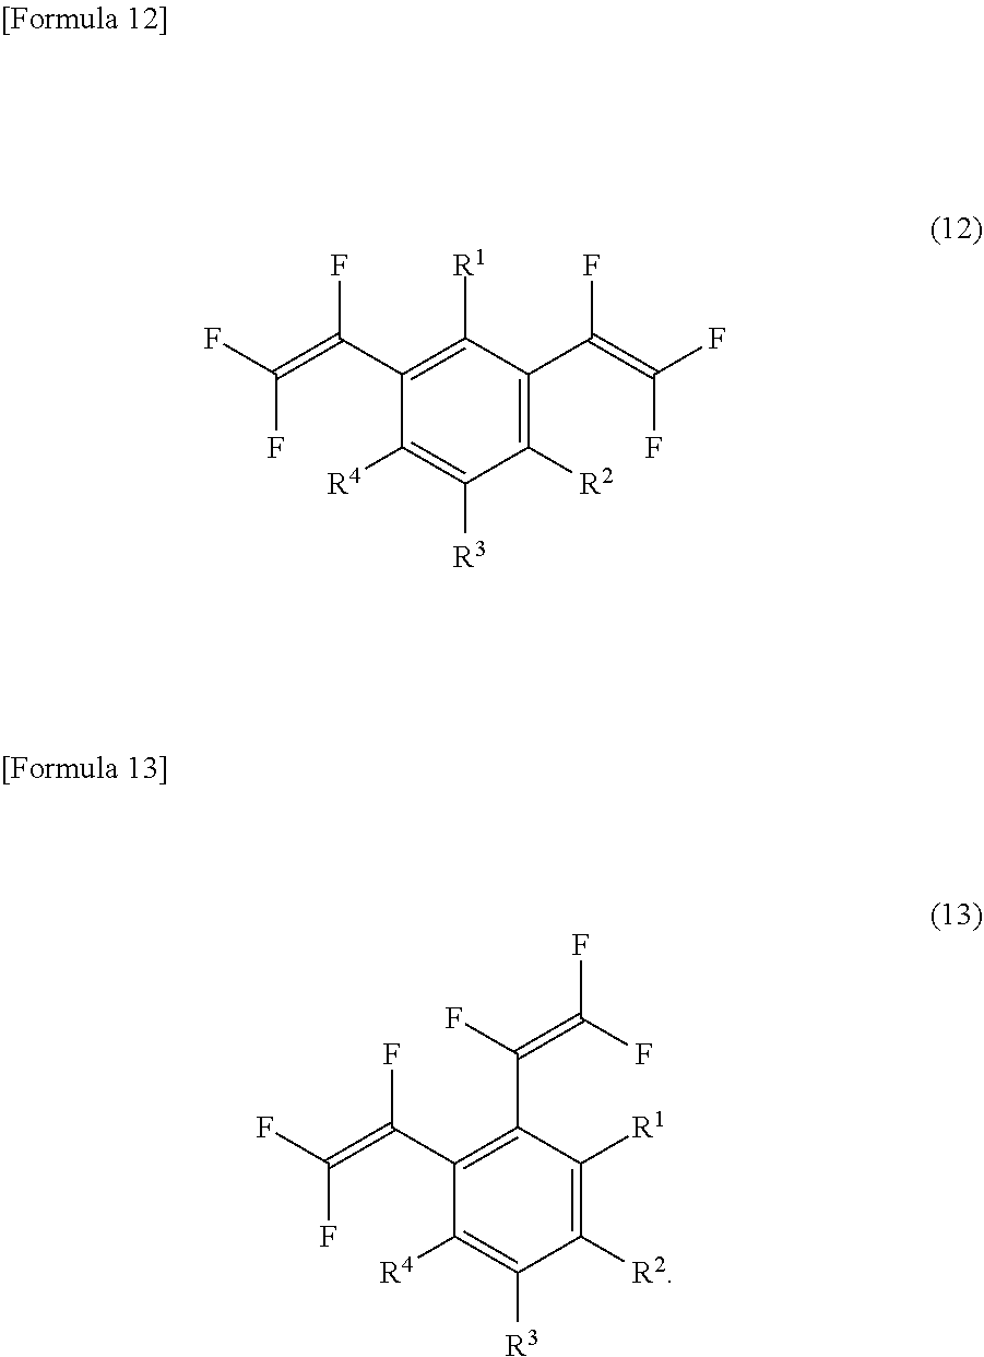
C1([R1])=C(C(=C(F)F)F)C([R4])=C([R3])C([R2])=C1C(=C(F)F)F.C1(C(F)=C(F)F)=C(C(=C(F)F)F)C([R4])=C([R3])C([R2])=C1[R1]
